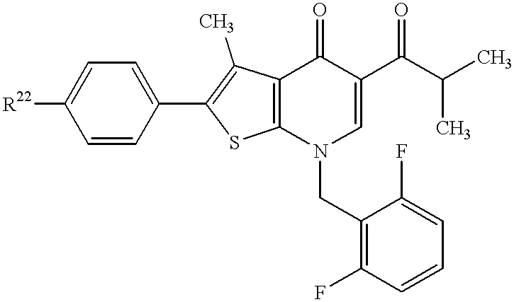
[R22]C1=CC=C(C2=C(C)C3=C(N(CC4=C(F)C=CC=C4F)C=C(C(C(C)C)=O)C3=O)S2)C=C1
